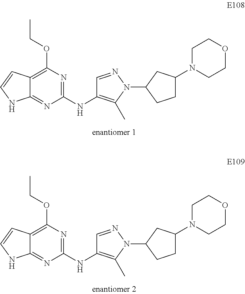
C12=C(OCC)N=C(NC3=C(C)N(C4CCC(N5CCOCC5)C4)N=C3)N=C1NC=C2.C12=C(OCC)N=C(NC3=C(C)N(C4CCC(N5CCOCC5)C4)N=C3)N=C1NC=C2
